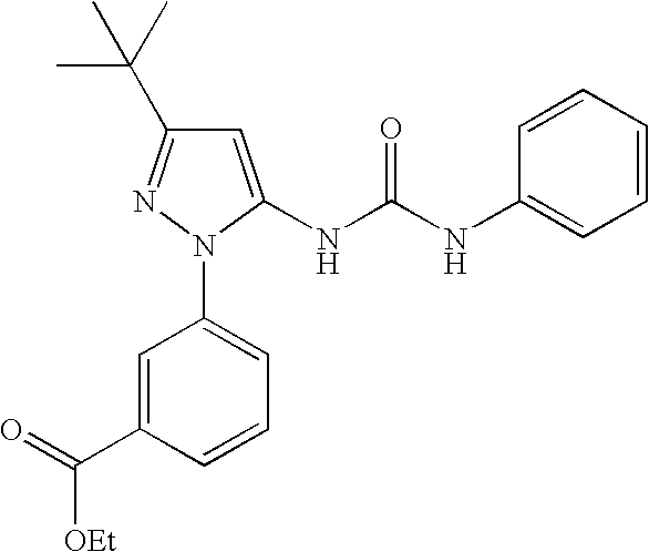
C(C1=CC(N2N=C(C(C)(C)C)C=C2NC(NC2=CC=CC=C2)=O)=CC=C1)(=O)[OEt]
